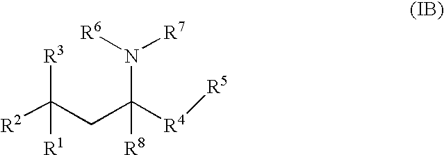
[R2]C(CC([R4][R5])(N([R7])[R6])[R8])([R3])[R1]
